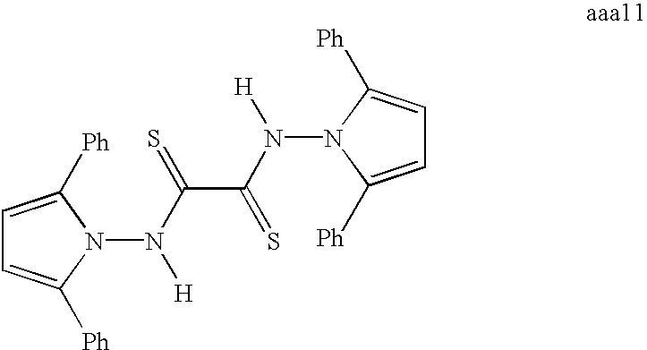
C1=C([Ph])N(N(C(C(N(N2C([Ph])=CC=C2[Ph])[H])=S)=S)[H])C([Ph])=C1
